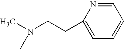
C1(CCN(C)C)=CC=CC=N1
